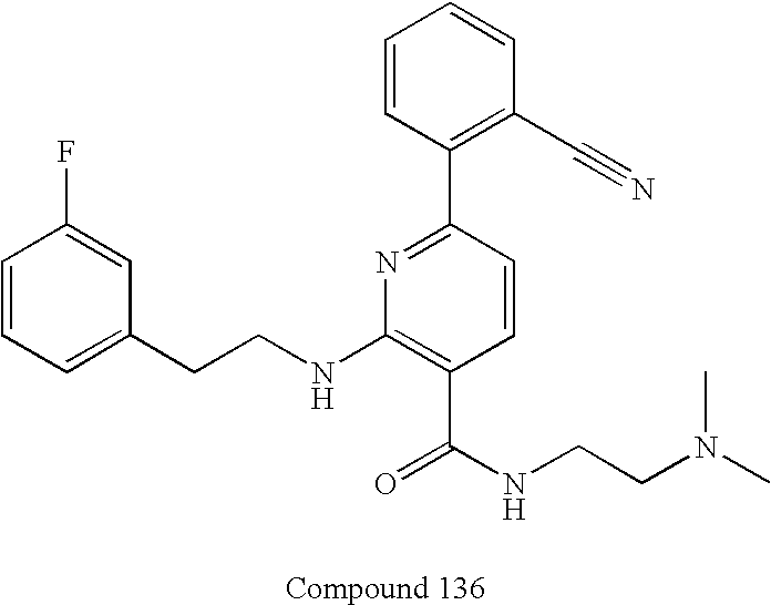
C1=CC=C(CCNC2=C(C(=O)NCCN(C)C)C=CC(C3=C(C#N)C=CC=C3)=N2)C=C1F
